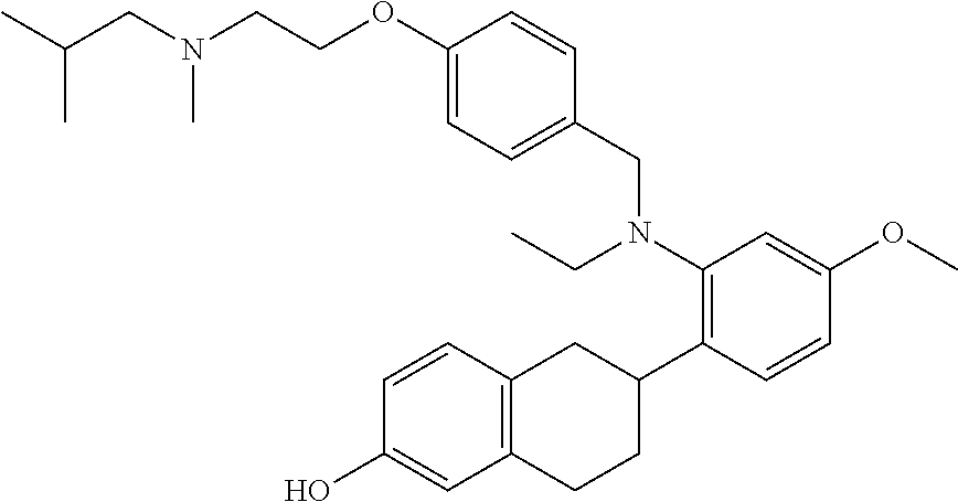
C(CN(C)CCOC1=CC=C(CN(C2=C(C3CC4=C(CC3)C=C(O)C=C4)C=CC(OC)=C2)CC)C=C1)(C)C
